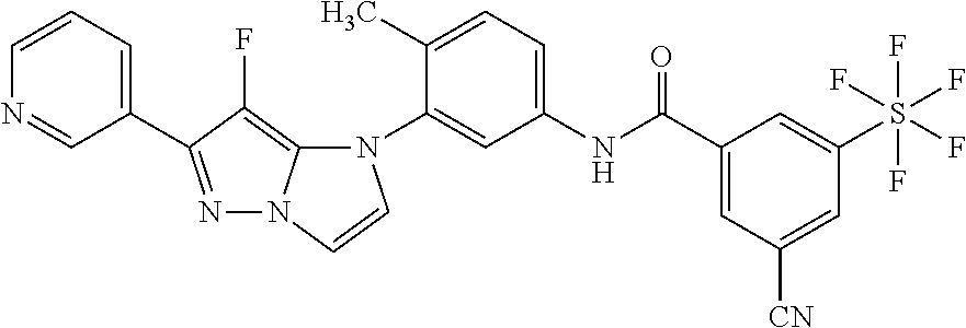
N1=C(C2=CC=CN=C2)C(F)=C2N1C=CN2C1=CC(NC(C2=CC([CN])=CC(S(F)(F)(F)(F)F)=C2)=O)=CC=C1C
